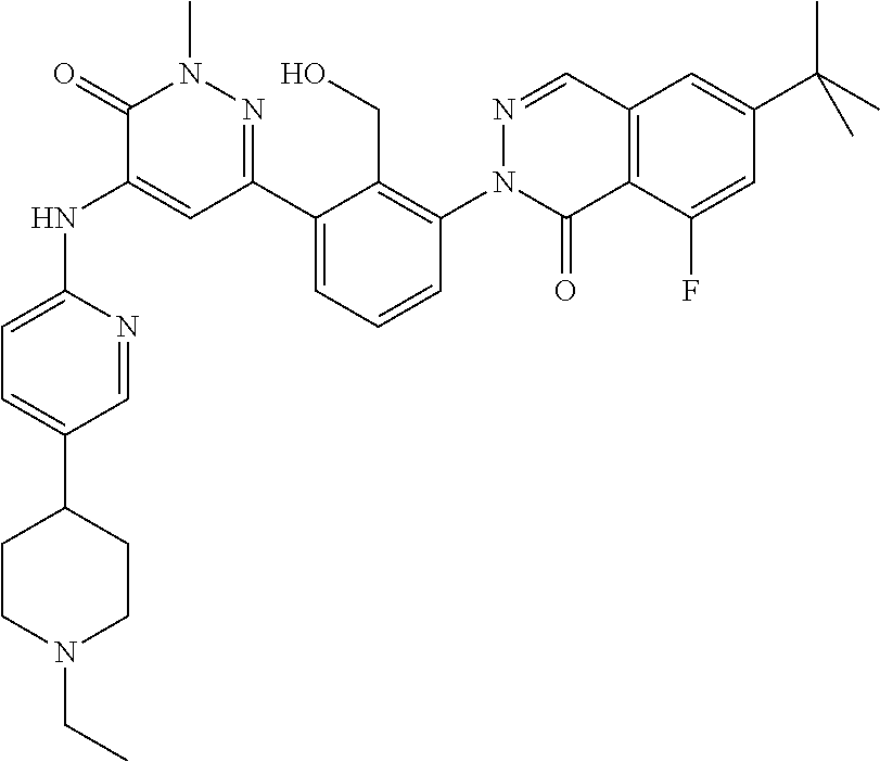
C1(=O)C(NC2=CC=C(C3CCN(CC)CC3)C=N2)=CC(C2=CC=CC(N3N=CC4=C(C3=O)C(F)=CC(C(C)(C)C)=C4)=C2CO)=NN1C
